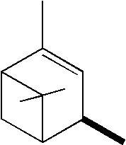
C12CC(C(C)C=C1C)C2(C)C
